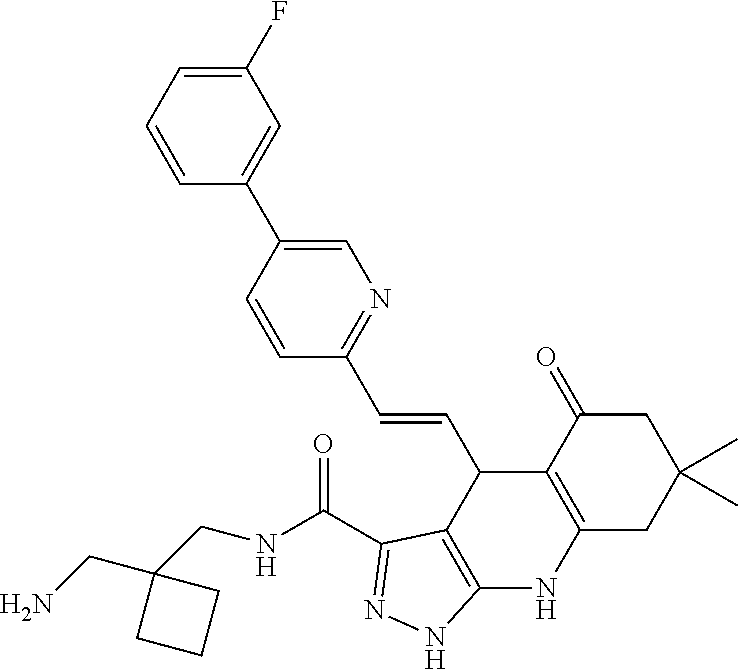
C1(F)=CC=CC(C2=CN=C(C=CC3C4=C(NC5=C3C(=O)CC(C)(C)C5)NN=C4C(NCC3(CN)CCC3)=O)C=C2)=C1
